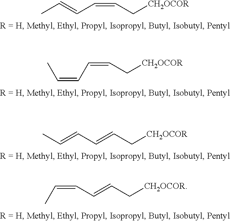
CC=CC=CC[CH2OCOR].CC=CC=CC[CH2OCOR].C(C[CH2OCOR])=CC=CC.C(C[CH2OCOR])=CC=CC
